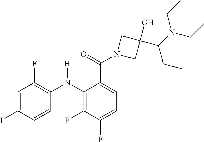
C1=C(I)C=CC(N(C2=C(F)C(F)=CC=C2C(N2CC(O)(C(N(CC)CC)CC)C2)=O)[H])=C1F
